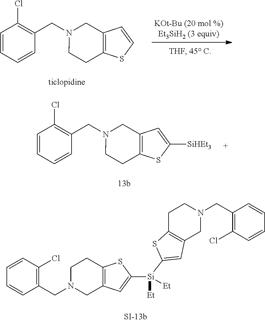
C(N1CCC2=C(C1)C=CS2)C1=C(Cl)C=CC=C1.C(N1CCC2=C(C1)C=C([SiHEt3])S2)C1=C(Cl)C=CC=C1.C1CC2=C(CN1CC1=C(Cl)C=CC=C1)C=C([Si](C1=CC3=C(CCN(CC4=C(Cl)C=CC=C4)C3)S1)([Et])[Et])S2
